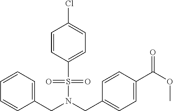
C1(CN(CC2=CC=C(C(OC)=O)C=C2)S(=O)(=O)C2=CC=C(Cl)C=C2)=CC=CC=C1
